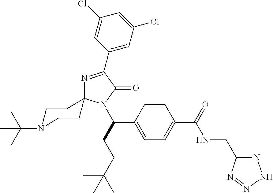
N1=C(C2=CC(Cl)=CC(Cl)=C2)C(=O)N(C(CCC(C)(C)C)C2=CC=C(C(=O)NCC3=NNN=N3)C=C2)C12CCN(C(C)(C)C)CC2
